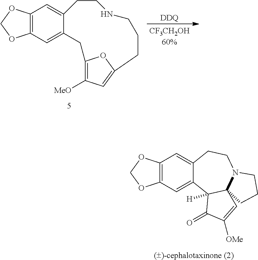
[DDQ].C12=C(C=C3C(=C1)CCNCCCC1=CC([MeO])=C(C3)O1)OCO2.C12=C(C=C3C(=C1)CCN1C4(C3([H])C(=O)C([OMe])=C4)CCC1)OCO2
